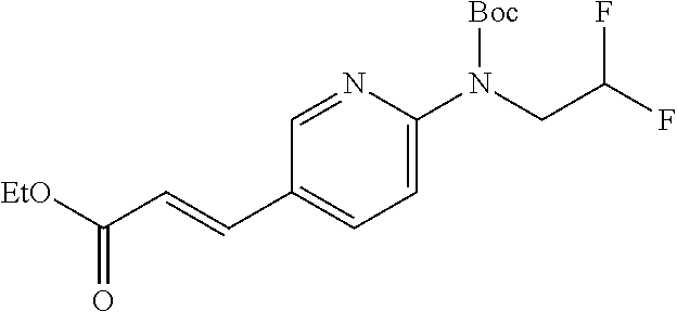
C1=C(N(CC(F)F)[Boc])N=CC(C=CC([EtO])=O)=C1
